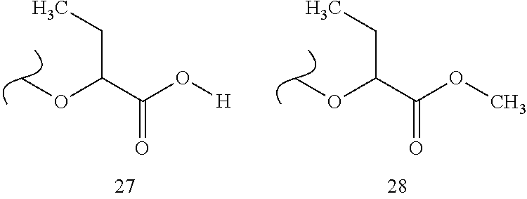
COC(C(O[H])=O)CC.COC(C(OC)=O)CC
